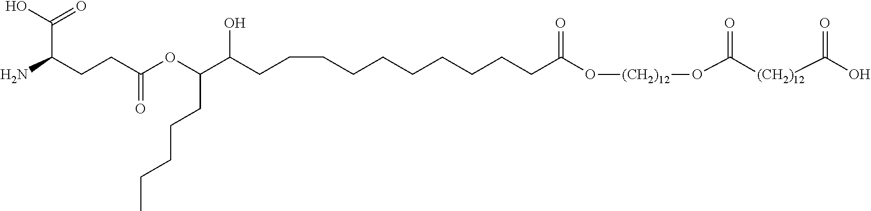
OC(C(CCC(OC(C(CCCCCCCCCCC(O[(CH2)12]OC([(CH2)12]C(O)=O)=O)=O)O)CCCCC)=O)N)=O
